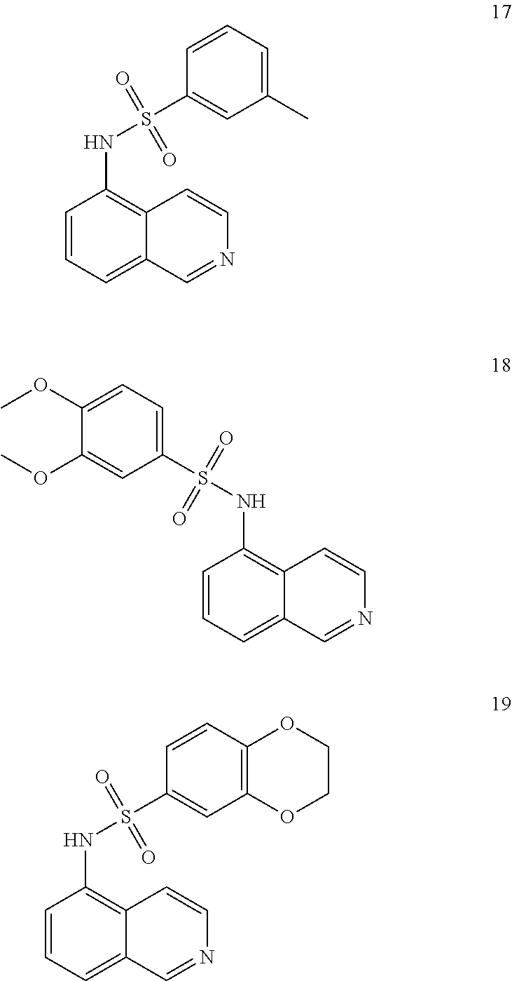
C12=C(NS(C3=CC(C)=CC=C3)(=O)=O)C=CC=C1C=NC=C2.C12=C(NS(C3=CC=C(OC)C(OC)=C3)(=O)=O)C=CC=C1C=NC=C2.C12=C(NS(C3=CC4=C(C=C3)OCCO4)(=O)=O)C=CC=C1C=NC=C2
